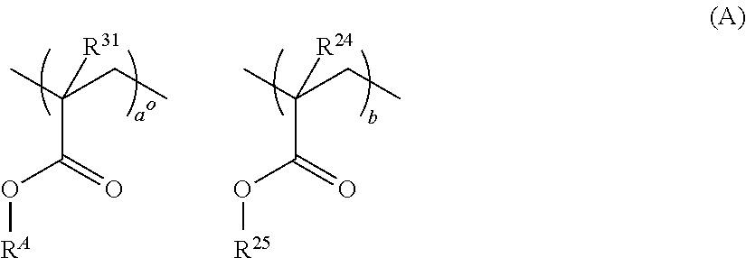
CC(CC)(C(=O)O[R25])[R24].CC(CC)(C(=O)O[RA])[R31]
